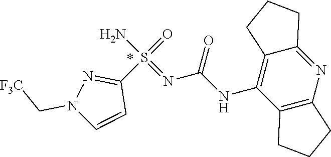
N(C1=C2C(=NC3=C1CCC3)CCC2)C(N=S(N)(=O)C1=NN(C[F3C])C=C1)=O
